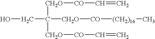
OCC([CH2O][CO]C=C)([CH2O][CO]C=C)[CH2O][CO][(CH2)16]C
